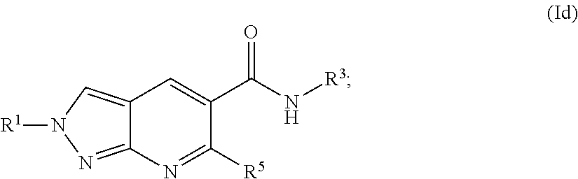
C12=NN([R1])C=C1C=C(C(N[R3])=O)C([R5])=N2
